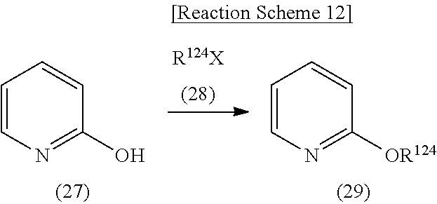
C1=CN=C(O)C=C1.[R124X].C1=CN=C([OR124])C=C1
